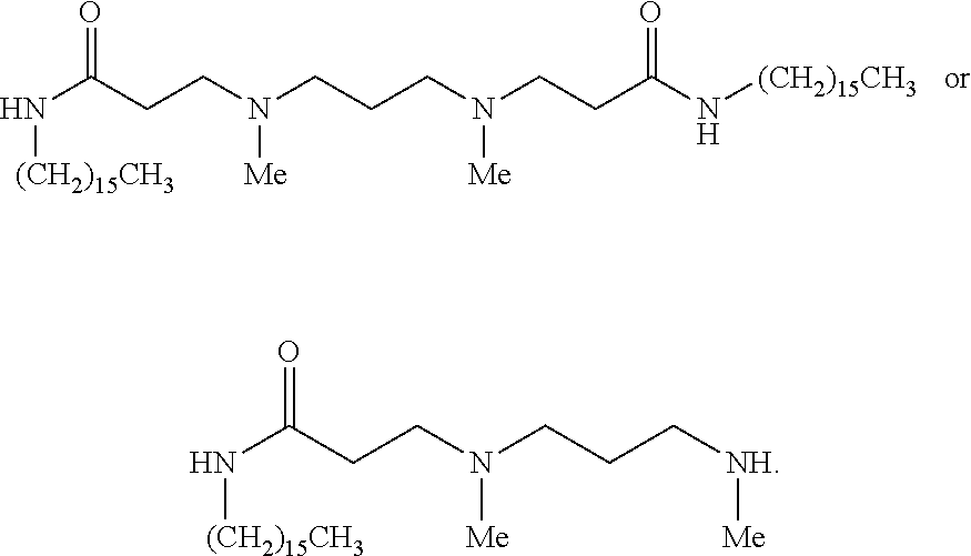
N(C(CCN(CCCN(CCC(N[(CH2)15CH3])=O)[Me])[Me])=O)[(CH2)15CH3].N(C(CCN(CCC[NH][Me])[Me])=O)[(CH2)15CH3]
